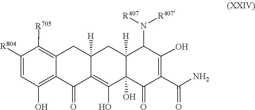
C1([R804])=CC(O)=C2C(=C1[R705])CC1([H])CC3([H])C(N([R407])[R407])C(O)=C(C(N)=O)C(=O)C3(O)C(O)=C1C2=O
